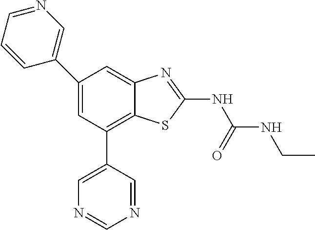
C1(C2=CN=CC=C2)=CC(C2=CN=CN=C2)=C2C(=C1)N=C(NC(=O)NCC)S2
